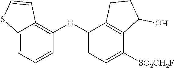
C12=CC=CC(OC3=CC=C([SO2CH2F])C4=C3CCC4O)=C1C=CS2
